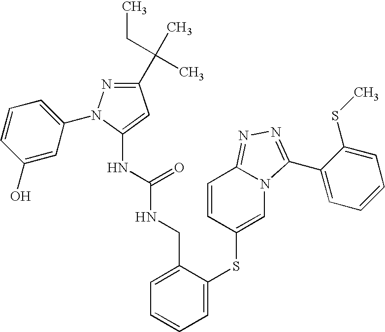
C1(C(C)(CC)C)=NN(C2=CC=CC(O)=C2)C(NC(NCC2=CC=CC=C2SC2=CN3C(=NN=C3C3=CC=CC=C3SC)C=C2)=O)=C1
